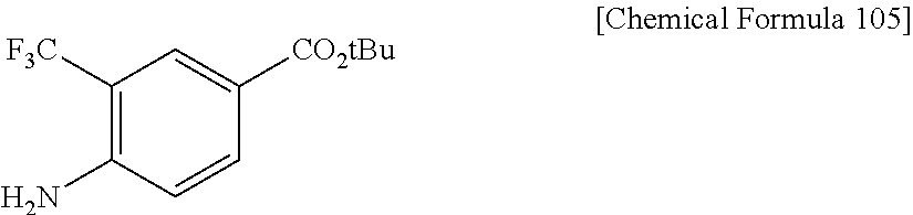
C1([F3C])=C(N)C=CC([CO2tBu])=C1
